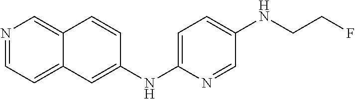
N1=CC=C2C(=C1)C=CC(NC1=CC=C(NCCF)C=N1)=C2
